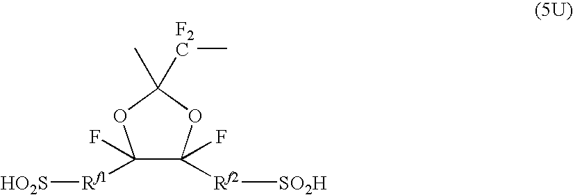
C1(F)([Rf1][HO2S])C(F)([Rf2][SO2H])OC([F2C]C)(C)O1
